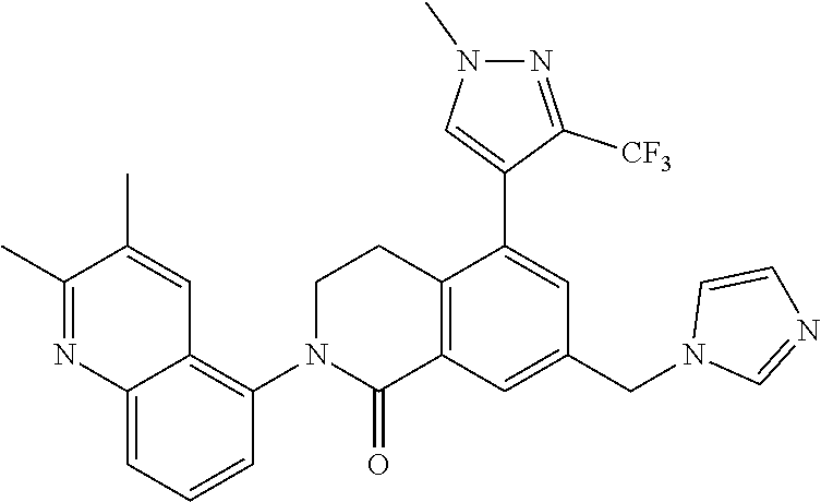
C12=C(C=C(CN3C=NC=C3)C=C1C1=CN(C)N=C1[CF3])C(=O)N(C1=C3C(=CC=C1)N=C(C)C(C)=C3)CC2
